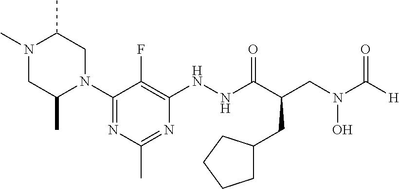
N1(C)CC(C)N(C2=NC(C)=NC(NNC(C(CN(C([H])=O)O)CC3CCCC3)=O)=C2F)CC1C
